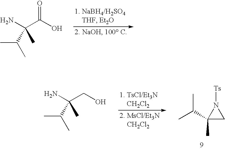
NC(C(O)=O)(C)C(C)C.CC(C1(C)CN1[Ts])C.NC(CO)(C)C(C)C
